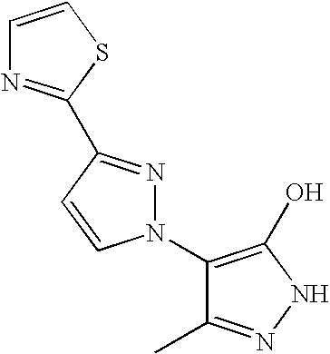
C1(N2N=C(C3=NC=CS3)C=C2)=C(O)NN=C1C
